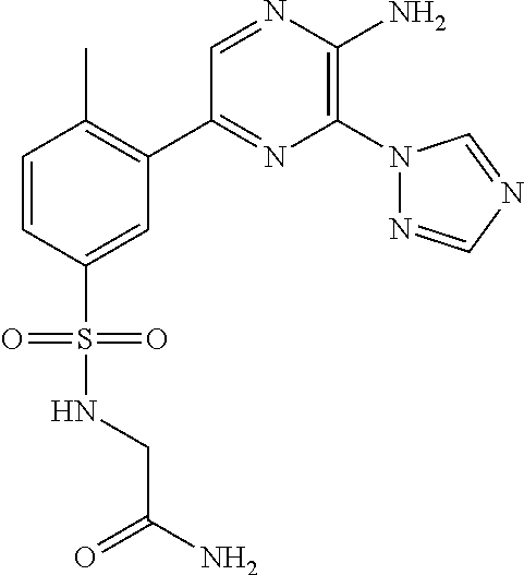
C1(C2=C(C)C=CC(S(=O)(=O)NCC(N)=O)=C2)=NC(N2N=CN=C2)=C(N)N=C1
